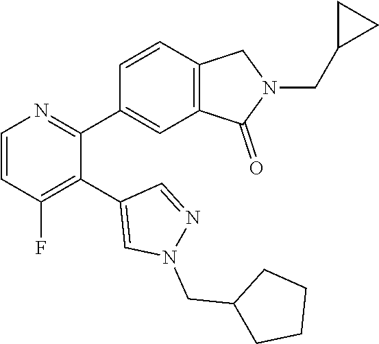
C1=CC(F)=C(C2=CN(CC3CCCC3)N=C2)C(C2=CC3=C(C=C2)CN(CC2CC2)C3=O)=N1
